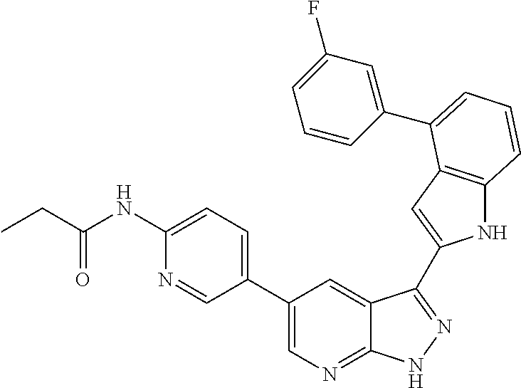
C1(C2=CN=C3C(=C2)C(C2=CC4=C(N2)C=CC=C4C2=CC(F)=CC=C2)=NN3)=CC=C(NC(CC)=O)N=C1
